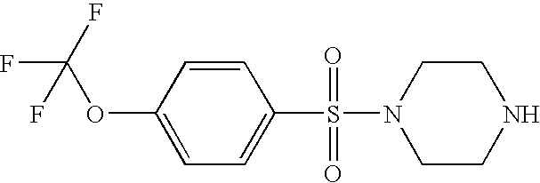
C1=CC(OC(F)(F)F)=CC=C1S(=O)(N1CCNCC1)=O
